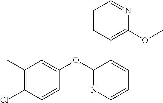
C1(OC2=CC(C)=C(Cl)C=C2)=NC=CC=C1C1=C(OC)N=CC=C1
